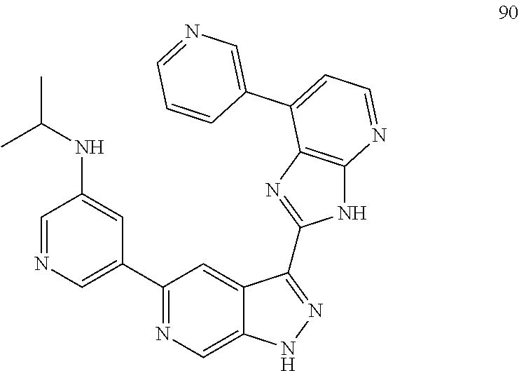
C1=NC=C(C2=NC=C3C(=C2)C(C2=NC4=C(N2)N=CC=C4C2=CN=CC=C2)=NN3)C=C1NC(C)C
